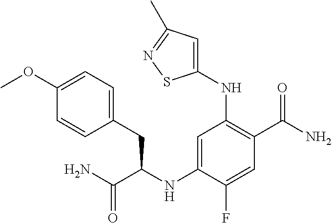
C1(NC(C(N)=O)CC2=CC=C(OC)C=C2)=CC(NC2=CC(C)=NS2)=C(C(N)=O)C=C1F
